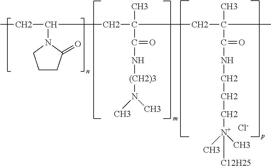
[Cl-].C1CC(=O)N(C(CC)CC(C)(C(N[(CH2)3]N(C)C)=O)CC(C)(C(NCCC[N+](C)(C)[C12H25])=O)C)C1
